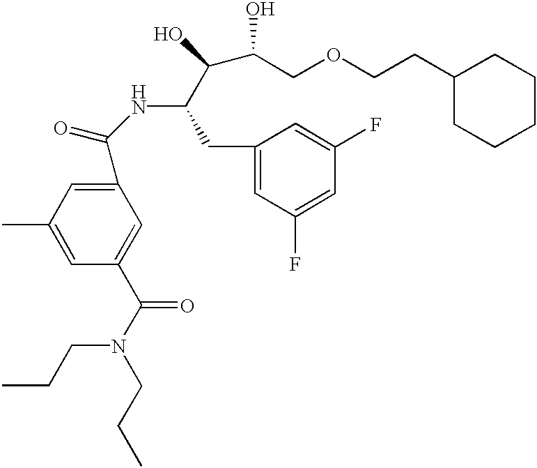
C1(C(NC(C(O)C(O)COCCC2CCCCC2)CC2=CC(F)=CC(F)=C2)=O)=CC(C)=CC(C(N(CCC)CCC)=O)=C1
